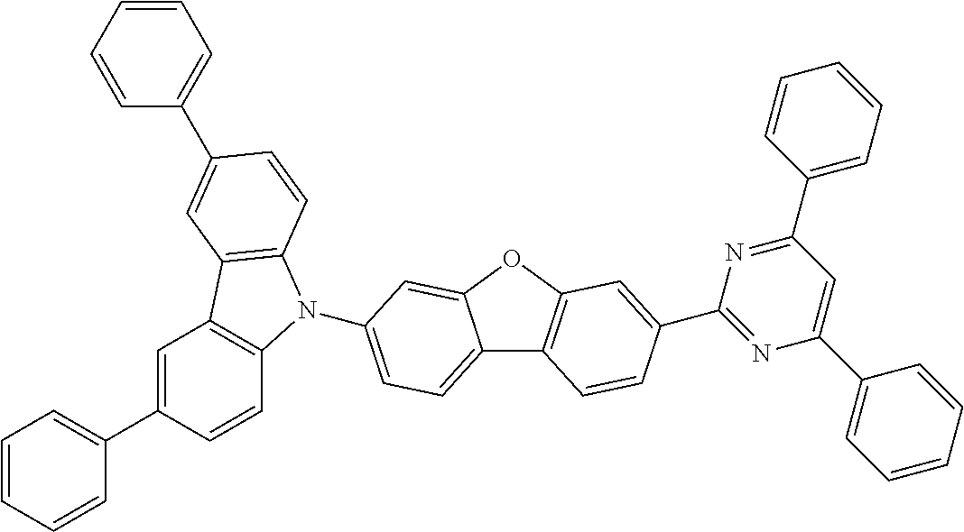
C12=CC=C(N3C4=C(C=C(C5=CC=CC=C5)C=C4)C4=C3C=CC(C3=CC=CC=C3)=C4)C=C1OC1=C2C=CC(C2=NC(C3=CC=CC=C3)=CC(C3=CC=CC=C3)=N2)=C1
